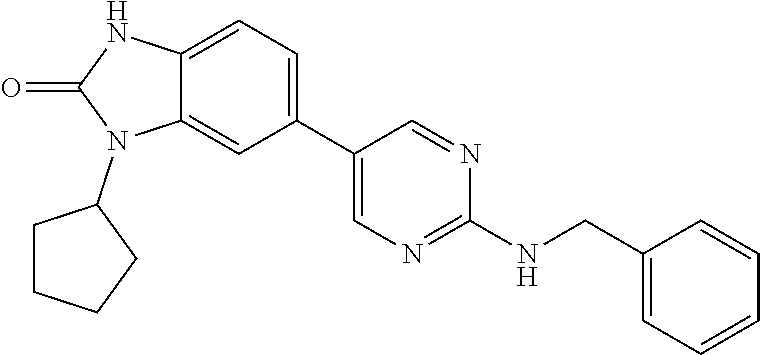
C12=CC(C3=CN=C(NCC4=CC=CC=C4)N=C3)=CC=C1NC(=O)N2C1CCCC1
